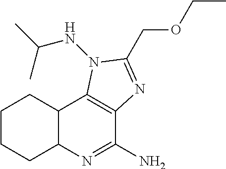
C1CCC2C(C1)C1=C(C(N)=N2)N=C(COCC)N1NC(C)C
